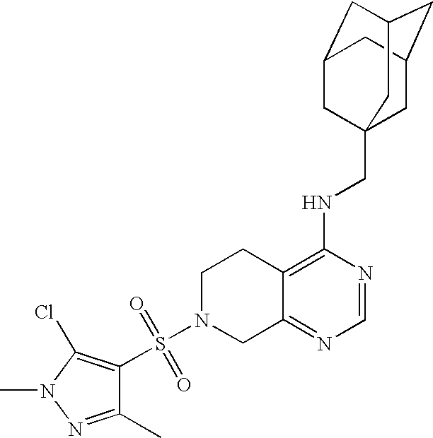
S(N1CC2=NC=NC(NCC34CC5CC(CC(C3)C5)C4)=C2CC1)(=O)(C1=C(Cl)N(C)N=C1C)=O
